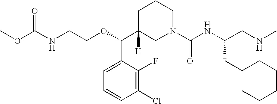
O(C(C1([H])CN(C(NC(CNC)CC2CCCCC2)=O)CCC1)C1=CC=CC(Cl)=C1F)CCNC(OC)=O
